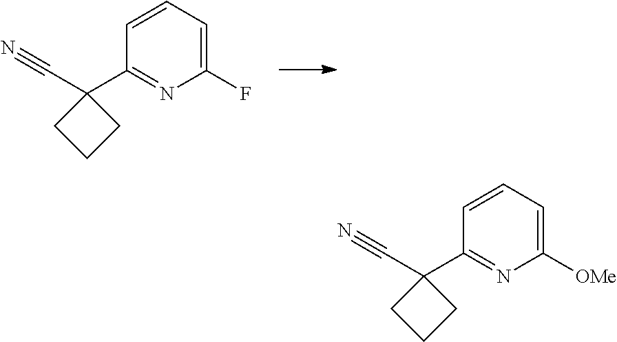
C1=CC(C2(C#N)CCC2)=NC(F)=C1.C1=CC(C2(C#N)CCC2)=NC([OMe])=C1
